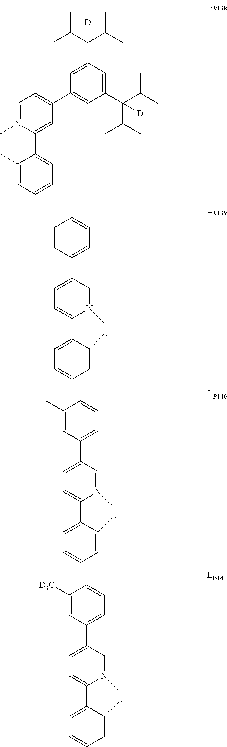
C1(C2=CC(C3=CC(C(C(C)C)(C(C)C)[D])=CC(C(C(C)C)(C(C)C)[D])=C3)=CC=N2C)=CC=CC=C1C.C1(C2=CC=C(C3=CC=CC(C)=C3)C=N2C)=CC=CC=C1C.C1(C2=CC=C(C3=CC=CC([D3C])=C3)C=N2C)=CC=CC=C1C.C1(C2=CC=C(C3=CC=CC=C3)C=N2C)=CC=CC=C1C
